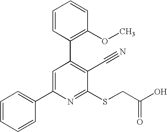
C1=CC=CC(C2=CC(C3=C(OC)C=CC=C3)=C(C#N)C(SCC(O)=O)=N2)=C1
